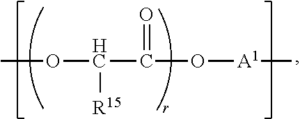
COC(C(=O)O[A1]C)[R15]
